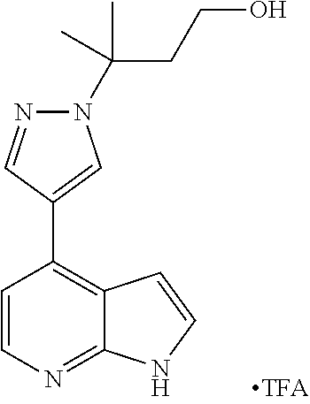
C1=CN=C2C(=C1C1=CN(C(C)(CCO)C)N=C1)C=CN2
